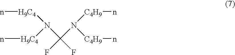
C(N([C4H9]n)[C4H9]n)(F)(F)N([H9C4]n)[H9C4]n
